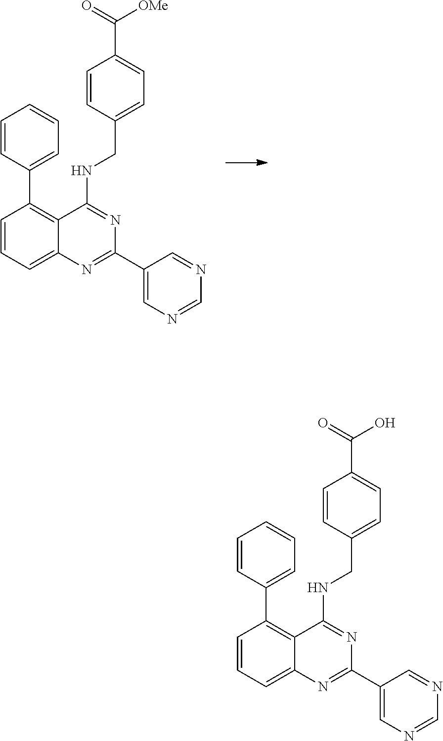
C1=CC=C2C(=C1C1=CC=CC=C1)C(NCC1=CC=C(C([OMe])=O)C=C1)=NC(C1=CN=CN=C1)=N2.C1=CC=C2C(=C1C1=CC=CC=C1)C(NCC1=CC=C(C(O)=O)C=C1)=NC(C1=CN=CN=C1)=N2
